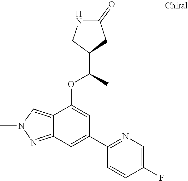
C12=NN(C)C=C1C(OC(C)C1CC(=O)NC1)=CC(C1=NC=C(F)C=C1)=C2
